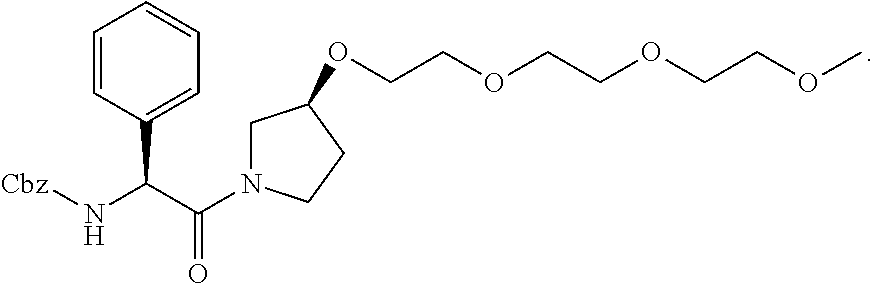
C1=CC(C(N[Cbz])C(N2CC(OCCOCCOCCOC)CC2)=O)=CC=C1
